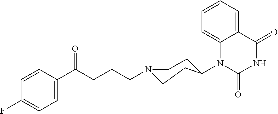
N1(C2CCN(CCCC(C3=CC=C(F)C=C3)=O)CC2)C2=CC=CC=C2C(=O)NC1=O
